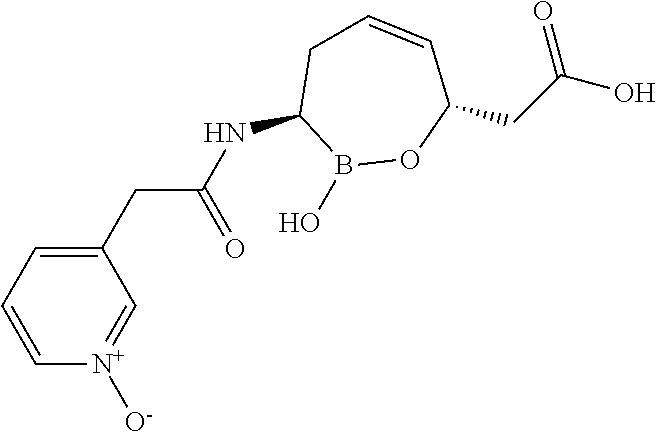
C1(NC(CC2=CC=C[N+]([O-])=C2)=O)B(O)OC(CC(O)=O)C=CC1
